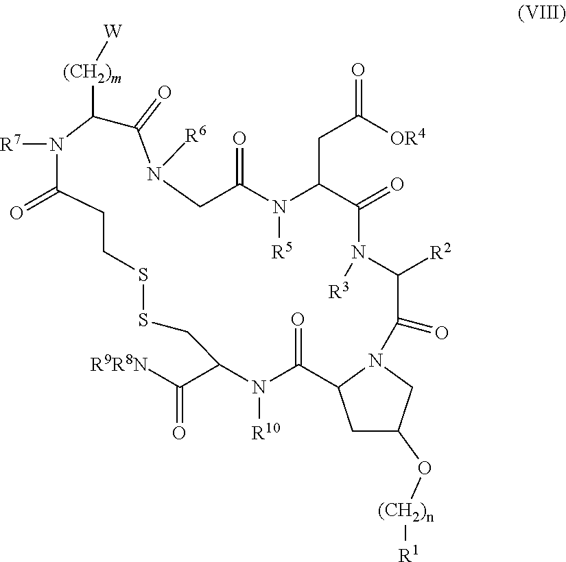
C1C(O[(CH2)n][R1])CN2C1C(=O)N([R10])C(C([R9R8N])=O)CSSCCC(=O)N([R7])C([(CH2)m][W])C(=O)N([R6])CC(=O)N([R5])C(CC(=O)[OR4])C(=O)N([R3])C([R2])C2=O
